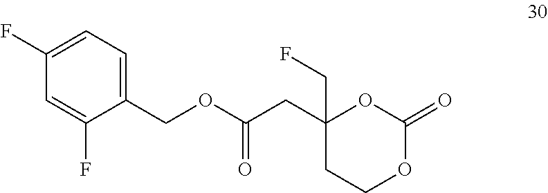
C1(CC(OCC2=CC=C(F)C=C2F)=O)(CF)CCOC(=O)O1
